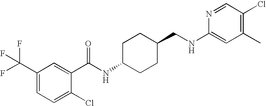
C1(NCC2CCC(NC(=O)C3=CC(C(F)(F)F)=CC=C3Cl)CC2)=CC(C)=C(Cl)C=N1
